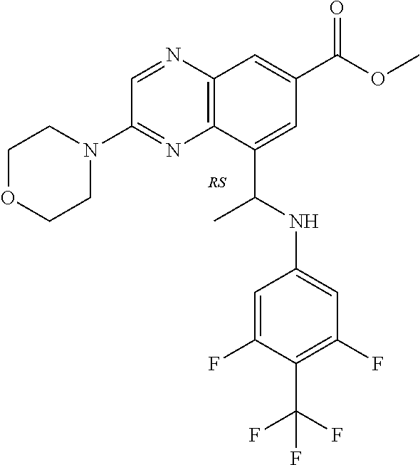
C12=C(N=CC(N3CCOCC3)=N1)C=C(C(OC)=O)C=C2C(NC1=CC(F)=C(C(F)(F)F)C(F)=C1)C
